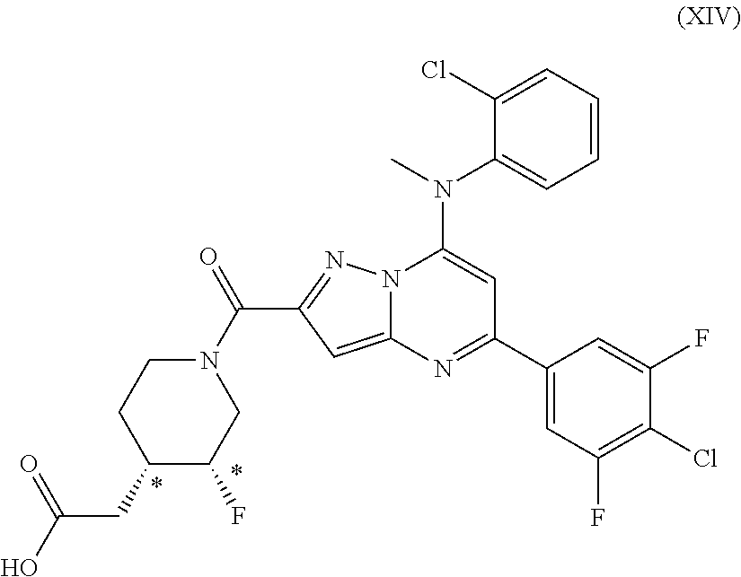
N12C(=CC(C(N3CC(F)C(CC(O)=O)CC3)=O)=N1)N=C(C1=CC(F)=C(Cl)C(F)=C1)C=C2N(C)C1=CC=CC=C1Cl
